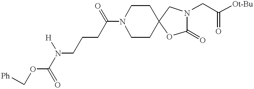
C1CC2(CCN1C(CCCN(C(OC[Ph])=O)[H])=O)OC(=O)N(CC(=O)[Ot-Bu])C2
